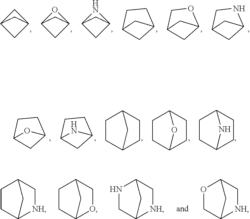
C1C2CC1C2.O1C2CC1C2.N1C2CC1C2.C1C2CC(C1)C2.C1C2CC(O1)C2.C1C2CC(N1)C2.C1C2CC(C1)O2.C1C2CC(C1)N2.C1CC2CCC1C2.C1CC2CCC1O2.C1CC2CCC1N2.C1CC2[NH]CC1C2.C1CC2OCC1C2.N1CC2[NH]CC1C2.O1CC2[NH]CC1C2
